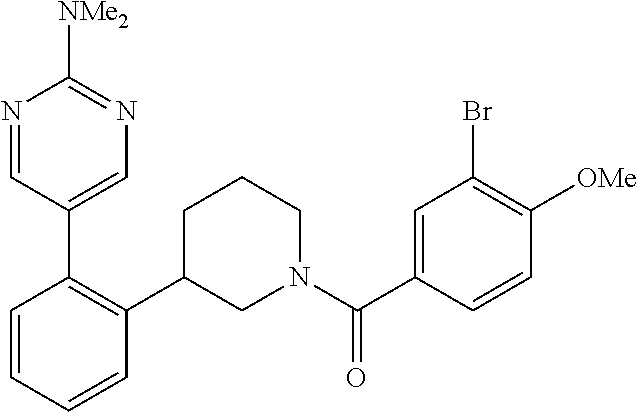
C1=CC=CC(C2CN(C(C3=CC(Br)=C([OMe])C=C3)=O)CCC2)=C1C1=CN=C([NMe2])N=C1
